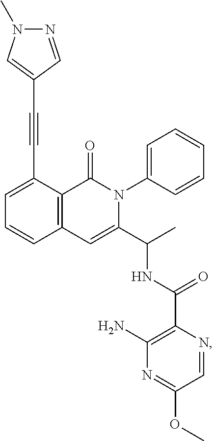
C1=C(C#CC2=CN(C)N=C2)C2=C(C=C1)C=C(C(C)NC(C1=C(N)N=C(OC)C=N1)=O)N(C1=CC=CC=C1)C2=O
